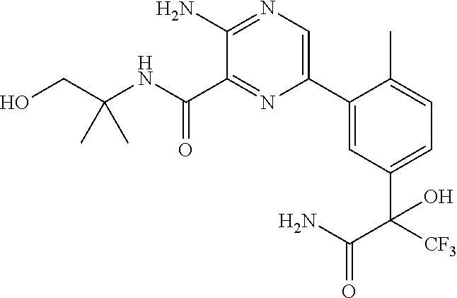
C1(C2=CN=C(N)C(C(NC(CO)(C)C)=O)=N2)=CC(C(C(=O)N)([CF3])O)=CC=C1C
